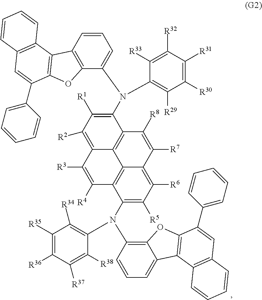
C1(N(C2=C3C(=CC=C2)C2=C(O3)C(C3=CC=CC=C3)=CC3=C2C=CC=C3)C2=C([R34])C([R35])=C([R36])C([R37])=C2[R38])=C([R5])C([R6])=C2C3=C1C([R4])=C([R3])C1=C([R2])C([R1])=C(N(C4=CC=CC5=C4OC4=C5C5=C(C=C4C4=CC=CC=C4)C=CC=C5)C4=C([R29])C([R30])=C([R31])C([R32])=C4[R33])C(=C31)C([R8])=C2[R7]
